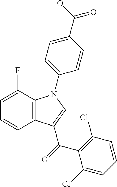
C12=C(C(F)=CC=C1)N(C1=CC=C(C(O)=O)C=C1)C=C2C(C1=C(Cl)C=CC=C1Cl)=O
